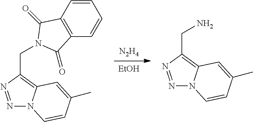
[N2H4].[EtOH].N1=NC(CN)=C2N1C=CC(C)=C2.N1=NC(CN2C(=O)C3=C(C2=O)C=CC=C3)=C2N1C=CC(C)=C2
